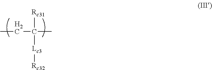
C(C([Rc31])([Lc3][Rc32])C)C
